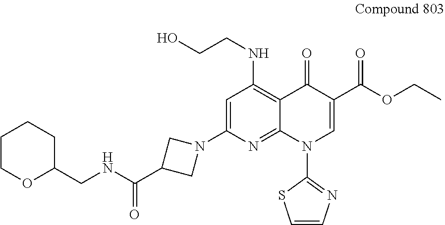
O1C(CNC(C2CN(C3=CC(NCCO)=C4C(=N3)N(C3=NC=CS3)C=C(C(=O)OCC)C4=O)C2)=O)CCCC1
